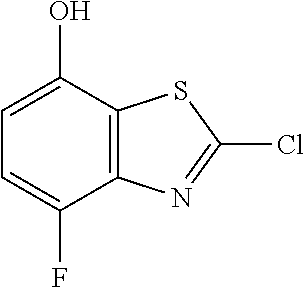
C1=C(F)C2=C(C(O)=C1)SC(Cl)=N2
